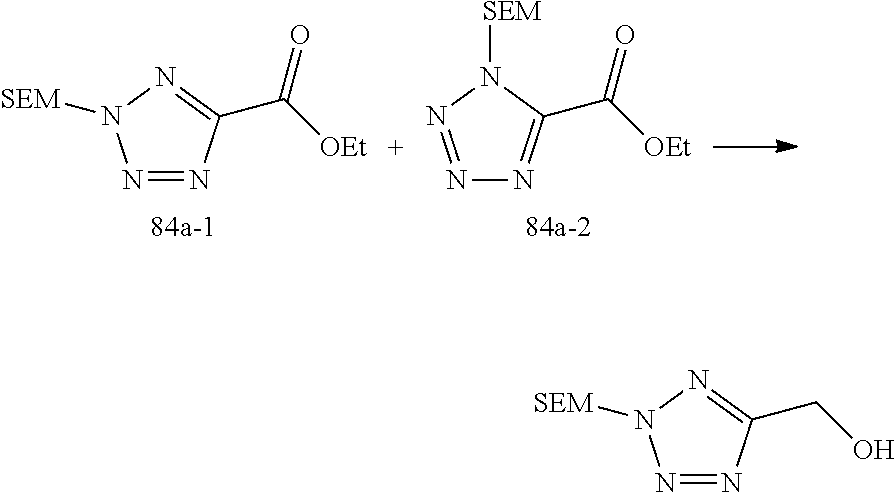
N1=NC(CO)=NN1[SEM].N1=NC(C([OEt])=O)=NN1[SEM].N1=NN([SEM])C(C([OEt])=O)=N1
